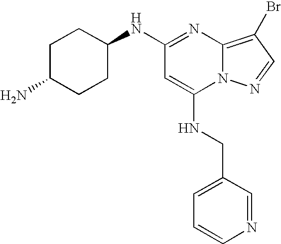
C1=CN=CC(CNC2=CC(NC3CCC(N)CC3)=NC3=C(Br)C=NN23)=C1
